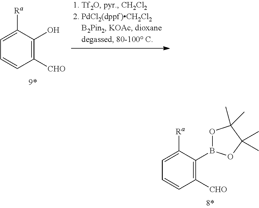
C1=C([Ra])C(B2OC(C)(C)C(C)(C)O2)=C([CHO])C=C1.C1=C([Ra])C(O)=C([CHO])C=C1
